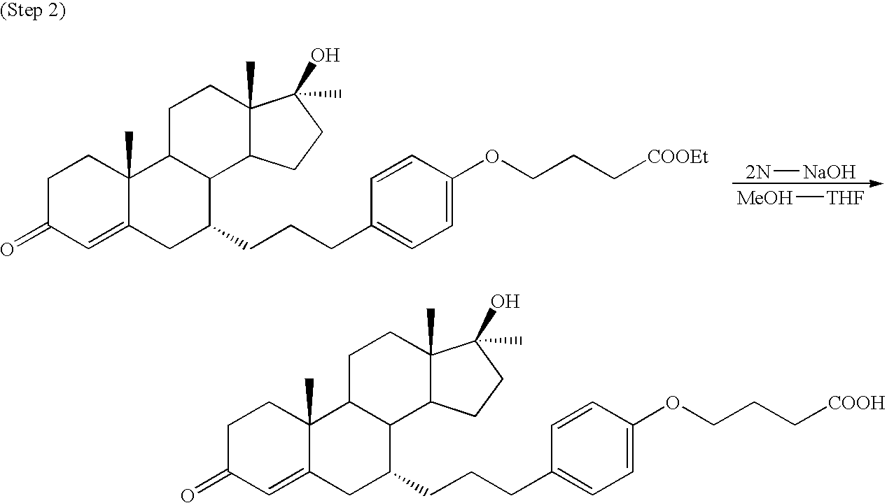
C1C(=O)C=C2C(C)(C1)C1C(C(CCCC3=CC=C(OCCC[COOH])C=C3)C2)C2C(C)(CC1)C(O)(C)CC2.C1C(=O)C=C2C(C)(C1)C1C(C(CCCC3=CC=C(OCCC[COOEt])C=C3)C2)C2C(C)(CC1)C(O)(C)CC2.[MeOH][THF].[2N][NaOH]
